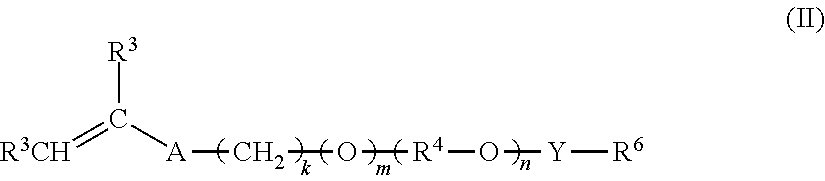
[R3CH]=C([A]CO[R4]O[Y][R6])[R3]
